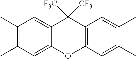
O1C2=C(C([F3C])([CF3])C3=CC(C)=C(C)C=C13)C=C(C)C(C)=C2
